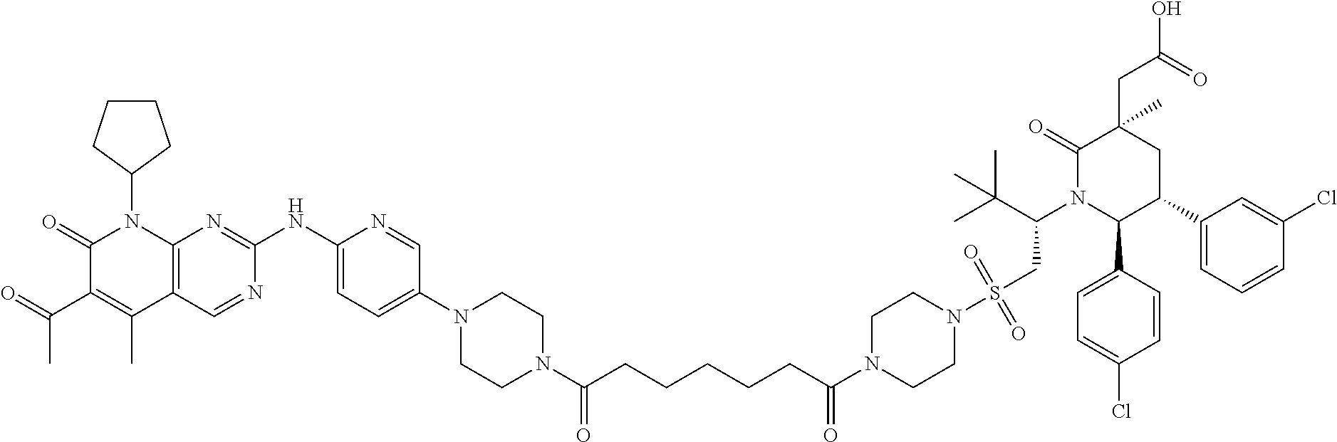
C1(=O)C(C(C)=O)=C(C)C2=C(N1C1CCCC1)N=C(NC1=CC=C(N3CCN(C(CCCCCC(N4CCN(S(CC(N5C(C6=CC=C(Cl)C=C6)C(C6=CC=CC(Cl)=C6)CC(CC(=O)O)(C)C5=O)C(C)(C)C)(=O)=O)CC4)=O)=O)CC3)C=N1)N=C2
